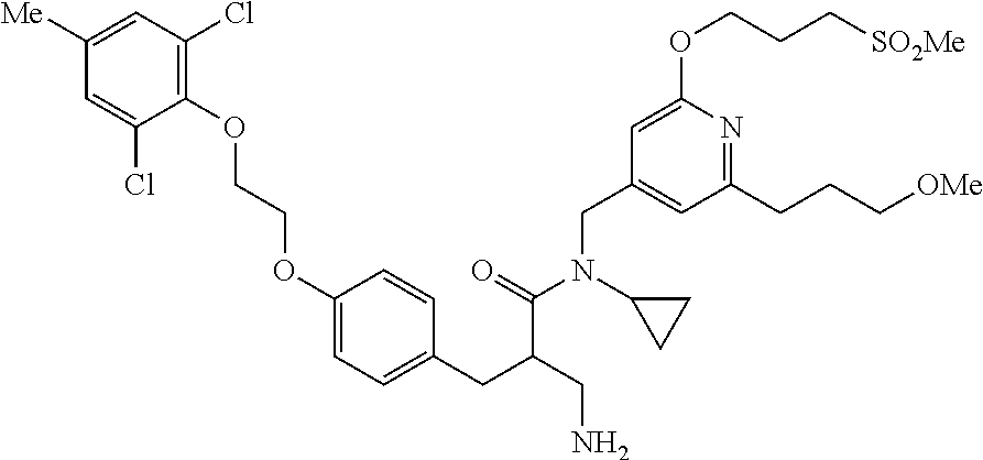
C1=C([Me])C=C(Cl)C(OCCOC2=CC=C(CC(CN)C(=O)N(CC3=CC(CCC[OMe])=NC(OCCC[SO2Me])=C3)C3CC3)C=C2)=C1Cl
